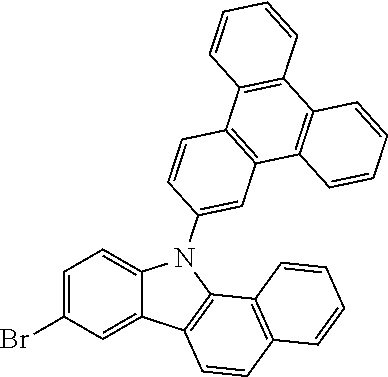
C1=C(Br)C=C2C(=C1)N(C1=CC3=C(C=C1)C1=C(C4=C3C=CC=C4)C=CC=C1)C1=C2C=CC2=C1C=CC=C2
